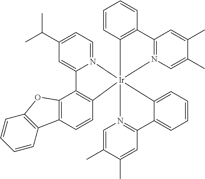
C12=C(C=CC3=C1C1=CC(C(C)C)=CC=N1[Ir]314(C3=C(C=CC=C3)C3=N1C=C(C)C(C)=C3)N1=C(C=C(C)C(C)=C1)C1=CC=CC=C41)C1=C(O2)C=CC=C1
